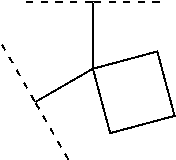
C(C1(C(C)C)CCC1)(C)C
